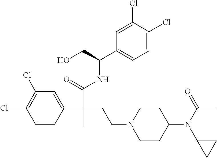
C1=CC(C(C(=O)NC(C2=CC=C(Cl)C(Cl)=C2)CO)(CCN2CCC(N(C(=O)C)C3CC3)CC2)C)=CC(Cl)=C1Cl
